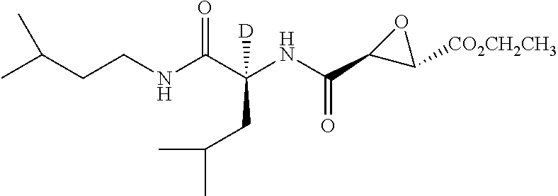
CC(CCNC(=O)C(CC(C)C)(NC(=O)C1OC1[CO2CH2CH3])[D])C
